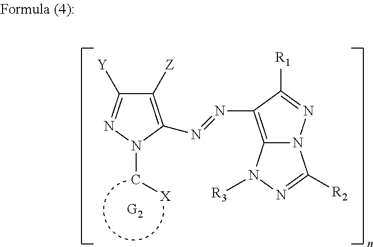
C12=C(N=NC3=C([Z])C([Y])=NN3C[X])C([R1])=NN1C([R2])=NN2[R3]
